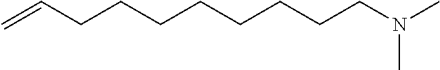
C=CCCCCCCCCN(C)C
